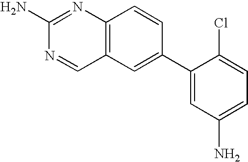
C12=C(C=C(C3=CC(N)=CC=C3Cl)C=C1)C=NC(N)=N2
